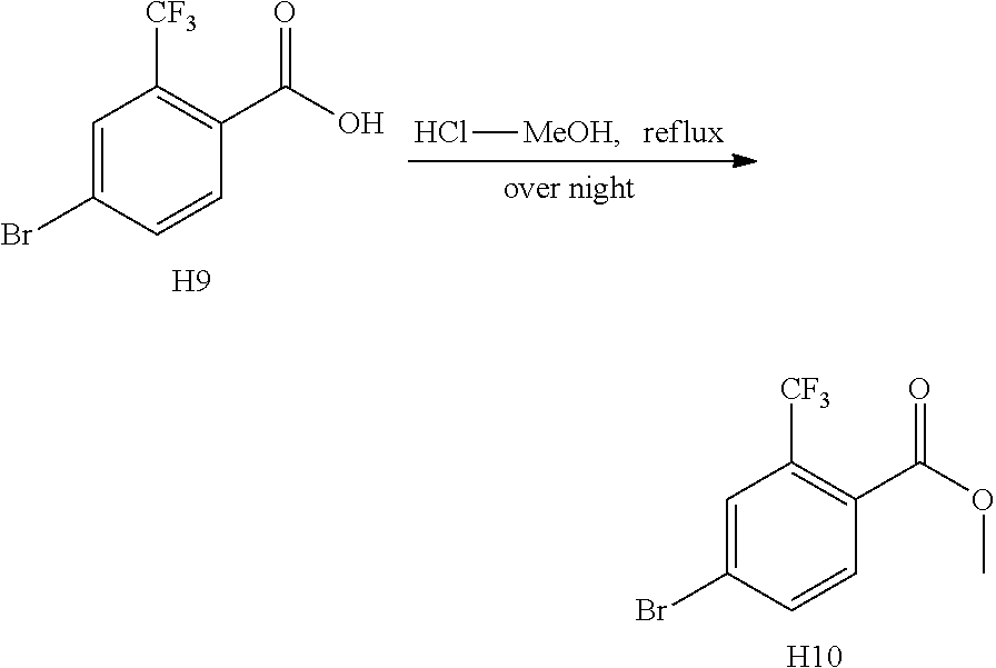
Cl[MeOH].C1=C(Br)C=CC(C(=O)O)=C1[CF3].[H9].C1=C(Br)C=CC(C(=O)OC)=C1[CF3].[H10]
